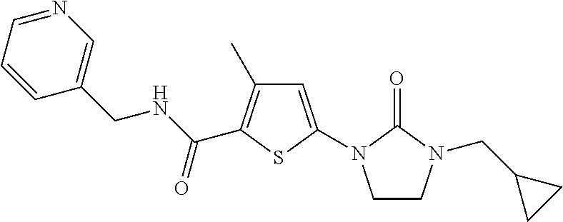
C1=C(N2CCN(CC3CC3)C2=O)SC(C(NCC2=CN=CC=C2)=O)=C1C
